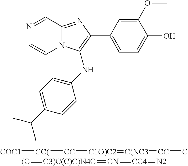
N1=CC2=NC(C3=CC=C(O)C(OC)=C3)=C(NC3=CC=C(C(C)C)C=C3)N2C=C1.[COC1]=[CC(]=[CC]=[C1O)C2]=[C(NC3]=[CC]=C.[(C]=[C3)C(C)C)N4C]=[CN]=[CC4]=[N2]
